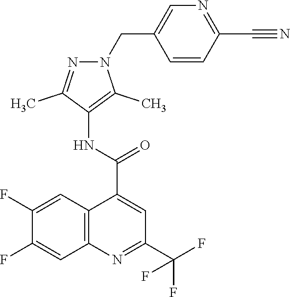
C1(F)=CC2=C(C=C1F)N=C(C(F)(F)F)C=C2C(=O)NC1=C(C)N(CC2=CN=C(C#N)C=C2)N=C1C
